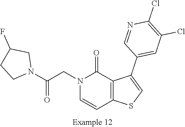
N1(CC(N2CC(F)CC2)=O)C=CC2=C(C1=O)C(C1=CC(Cl)=C(Cl)N=C1)=CS2
